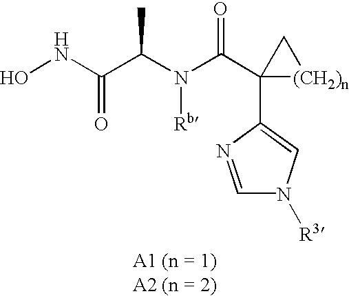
ONC(C(N(C(C1(C2=CN([R3])C=N2)[(CH2)n]C1)=O)[Rb])C)=O
